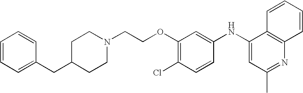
N1(CCOC2=C(Cl)C=CC(NC3=CC(C)=NC4=C3C=CC=C4)=C2)CCC(CC2=CC=CC=C2)CC1
